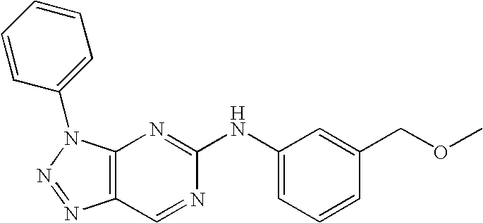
C12=C(N(C3=CC=CC=C3)N=N1)N=C(NC1=CC=CC(COC)=C1)N=C2
